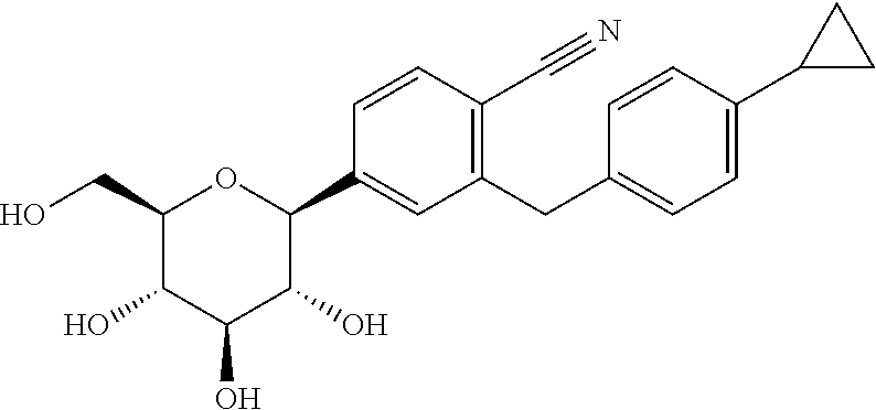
C1(C2OC(CO)C(O)C(O)C2O)=CC(CC2=CC=C(C3CC3)C=C2)=C(C#N)C=C1
